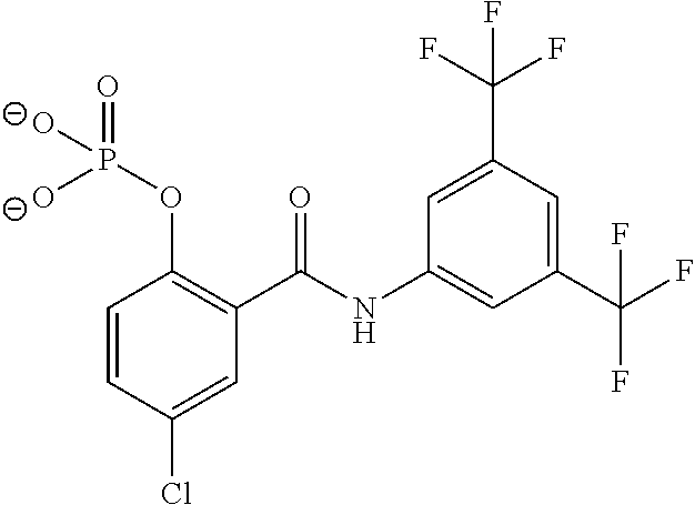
C1=CC(Cl)=CC(C(NC2=CC(C(F)(F)F)=CC(C(F)(F)F)=C2)=O)=C1OP(=O)([O-])[O-]
